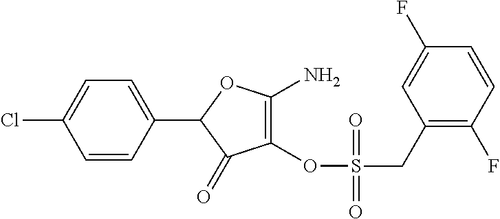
C1(OS(=O)(CC2=C(F)C=CC(F)=C2)=O)=C(N)OC(C2=CC=C(Cl)C=C2)C1=O
